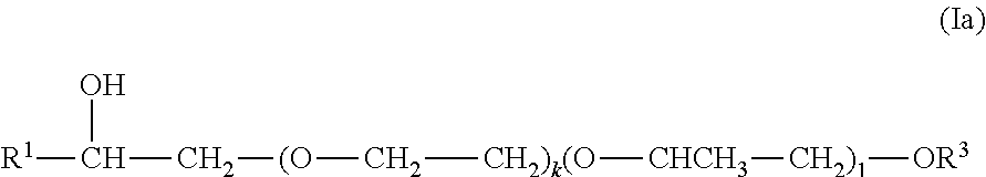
[R1]C(C[(O]C[CH2)k(O][CHCH3][CH2)1][OR3])O
